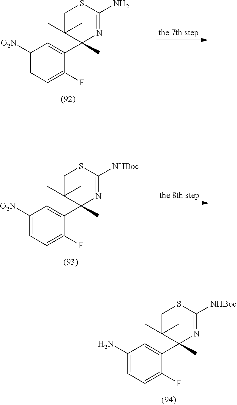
C1([O2N])=CC=C(F)C(C2(C)N=C(N)SCC2(C)C)=C1.C1([O2N])=CC=C(F)C(C2(C)N=C([NHBoc])SCC2(C)C)=C1.C1(N)=CC=C(F)C(C2(C)N=C([NHBoc])SCC2(C)C)=C1
